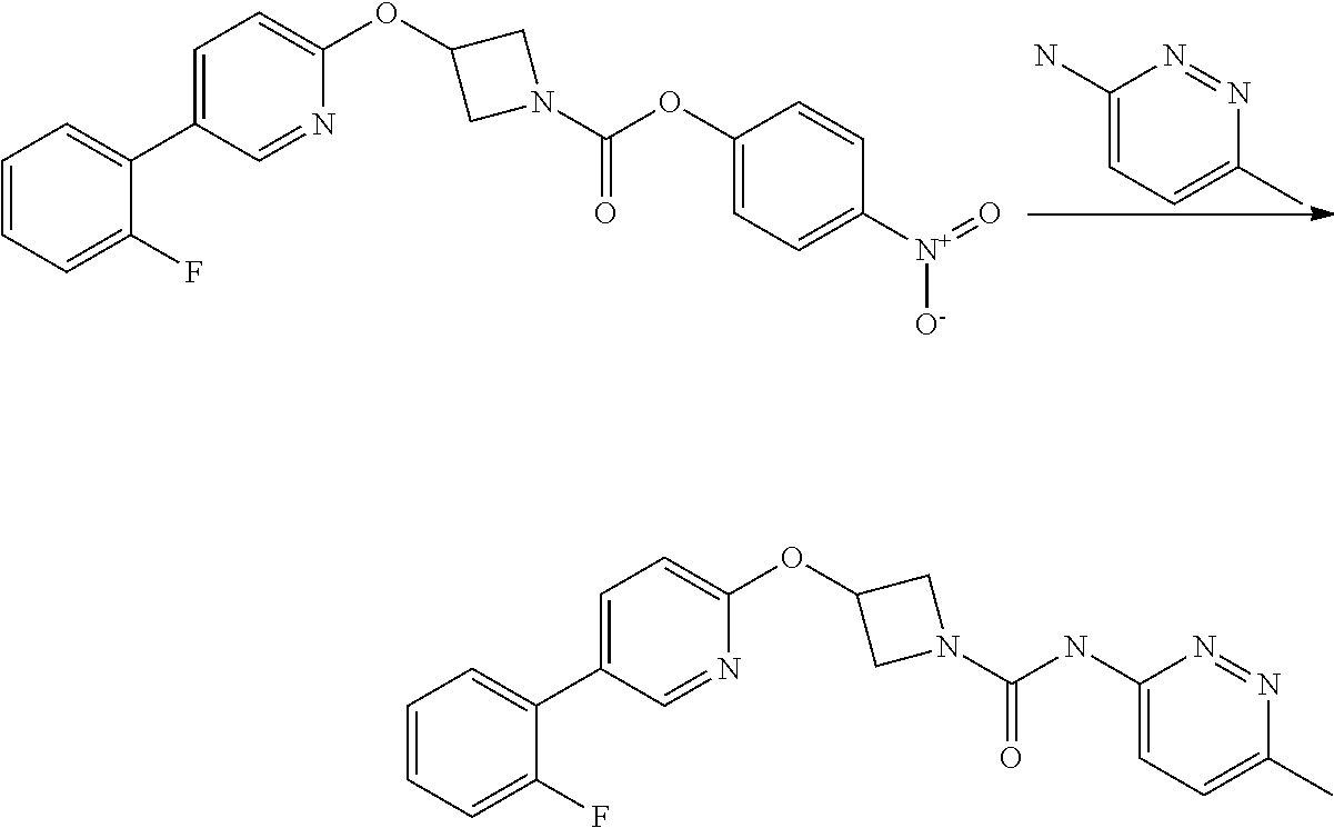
C1(N)=CC=C(C)N=N1.C1=C(C2=CC=CC=C2F)C=NC(OC2CN(C(OC3=CC=C([N+]([O-])=O)C=C3)=O)C2)=C1.C1=C(C2=CC=CC=C2F)C=NC(OC2CN(C(NC3=CC=C(C)N=N3)=O)C2)=C1
